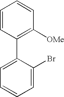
C1=CC=CC([OMe])=C1C1=CC=CC=C1Br
